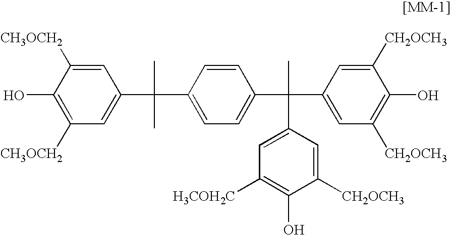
C1(O)=C([CH3OCH2])C=C(C(C2=CC=C(C(C3=CC([CH2OCH3])=C(O)C([CH2OCH3])=C3)(C)C3=CC([H3COH2C])=C(O)C([CH2OCH3])=C3)C=C2)(C)C)C=C1[CH3OCH2]
